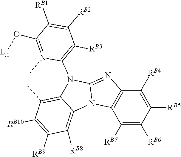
C12=NC3=C(N1C1=C([RB8])C([RB9])=C([RB10])C(C)=C1N2C1=C([RB3])C([RB2])=C([RB1])C(O[LA])=N1C)C([RB7])=C([RB6])C([RB5])=C3[RB4]
